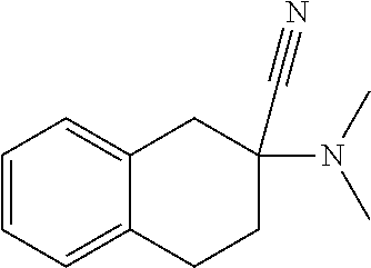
C1=CC=C2C(=C1)CC(N(C)C)(C#N)CC2
